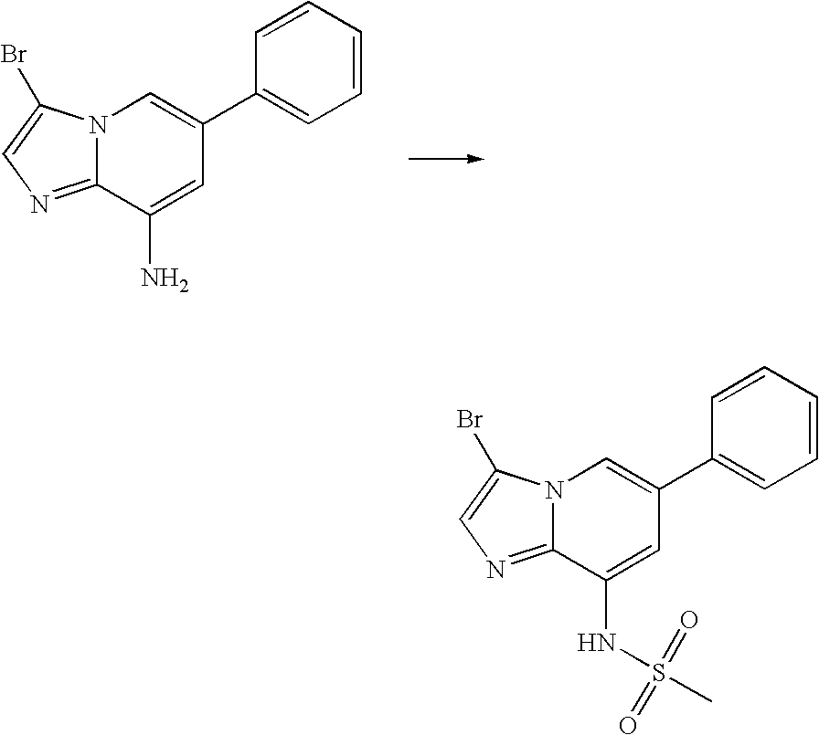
N12C(=NC=C1Br)C(NS(=O)(=O)C)=CC(C1=CC=CC=C1)=C2.N12C(=NC=C1Br)C(N)=CC(C1=CC=CC=C1)=C2
